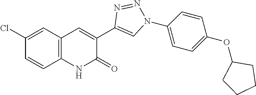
C1=CC2=C(C=C1Cl)C=C(C1=CN(C3=CC=C(OC4CCCC4)C=C3)N=N1)C(=O)N2
